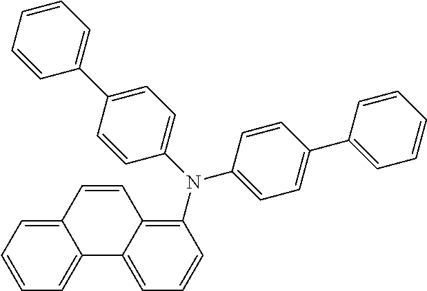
C1(N(C2=CC=C(C3=CC=CC=C3)C=C2)C2=CC=C(C3=CC=CC=C3)C=C2)=C2C(=CC=C1)C1=CC=CC=C1C=C2
